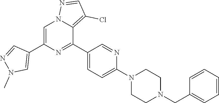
C1=C(C2=CN(C)N=C2)N=C(C2=CC=C(N3CCN(CC4=CC=CC=C4)CC3)N=C2)C2=C(Cl)C=NN12
